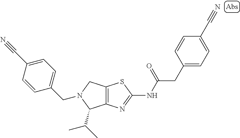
C12=C(N=C(NC(CC3=CC=C(C#N)C=C3)=O)S1)C(C(C)C)N(CC1=CC=C(C#N)C=C1)C2
